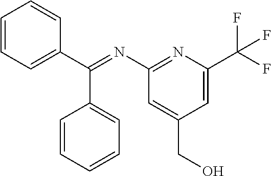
C1(C(=NC2=NC(C(F)(F)F)=CC(CO)=C2)C2=CC=CC=C2)=CC=CC=C1
